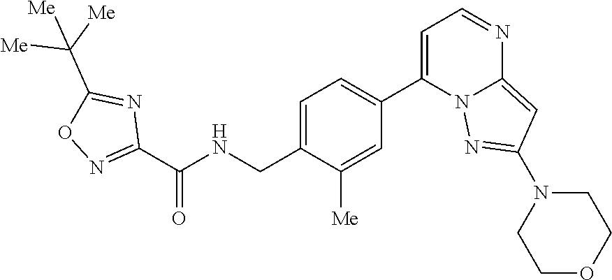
C1=C(CNC(C2=NOC(C([Me])([Me])[Me])=N2)=O)C([Me])=CC(C2=CC=NC3=CC(N4CCOCC4)=NN23)=C1
